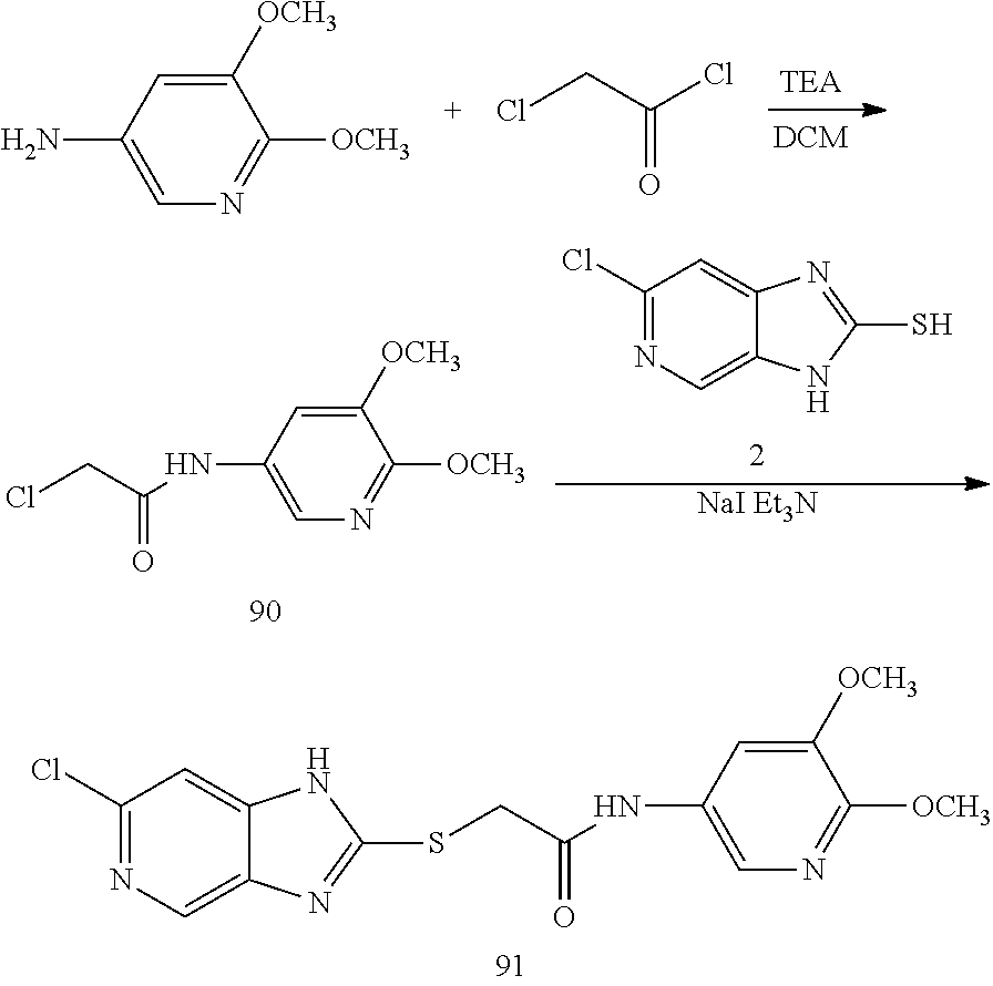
C1(Cl)=NC=C2C(=C1)NC(SCC(NC1=CN=C([OCH3])C([OCH3])=C1)=O)=N2.C1([OCH3])=NC=C(N)C=C1[OCH3].ClCC(=O)Cl.C1(Cl)=NC=C2C(=C1)N=C(S)N2.[NaI Et3N].C1([OCH3])=NC=C(NC(=O)CCl)C=C1[OCH3]
